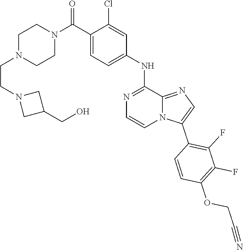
C1N(CCN2CC(CO)C2)CCN(C(C2=CC=C(NC3=NC=CN4C3=NC=C4C3=C(F)C(F)=C(OCC#N)C=C3)C=C2Cl)=O)C1
